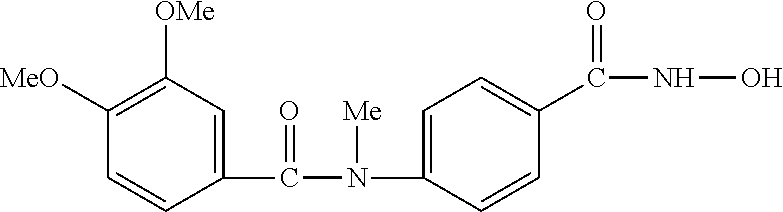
C1([MeO])=C([OMe])C=C(C(=O)N([Me])C2=CC=C(C(NO)=O)C=C2)C=C1
